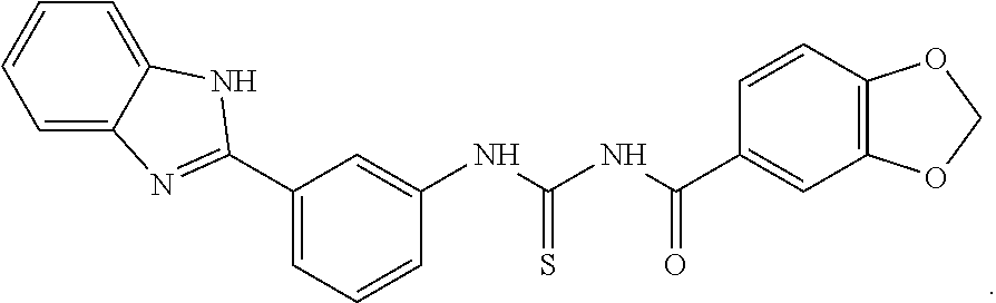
C1=C2C(=CC=C1)NC(C1=CC=CC(NC(=S)NC(=O)C3=CC4=C(C=C3)OCO4)=C1)=N2
